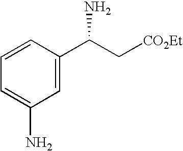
NC(C[CO2Et])C1=CC(N)=CC=C1
